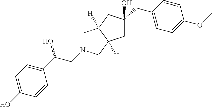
C1(O)=CC=C(C(CN2CC3([H])C([H])(C2)CC(CC2=CC=C(OC)C=C2)(O)C3)O)C=C1
